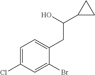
C1=C(Cl)C=C(Br)C(CC(C2CC2)O)=C1
